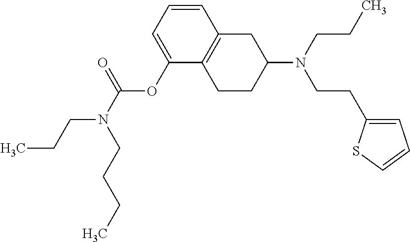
C1(OC(N(CCC)CCCC)=O)=CC=CC2=C1CCC(N(CCC)CCC1=CC=CS1)C2
